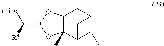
C(B1OC2(C)C(O1)CC1C(C)C2C1)([R4])[amino]
